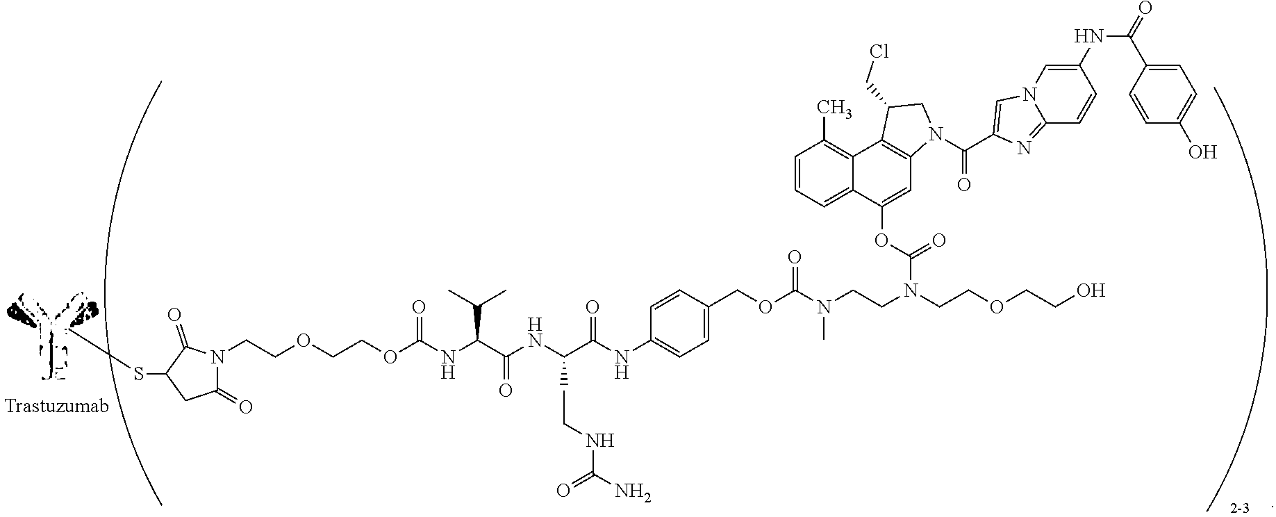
C1(=O)N(CCOCCOC(NC(C(NC(C(NC2=CC=C(COC(N(CCN(CCOCCO)C(=O)OC3=CC4=C(C5=C(C)C=CC=C35)C(CCl)CN4C(=O)C3=CN4C(=N3)C=CC(NC(C3=CC=C(O)C=C3)=O)=C4)C)=O)C=C2)=O)CCNC(N)=O)=O)C(C)C)=O)C(=O)C(SC)C1
